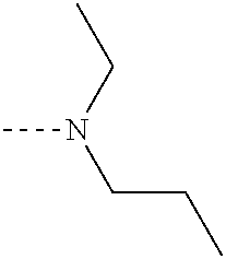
C(N(CCC)C)C
